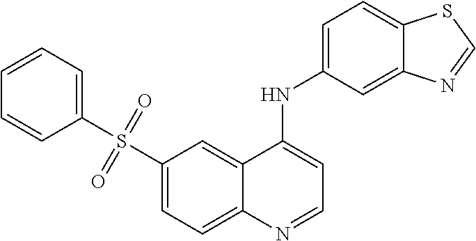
C1(S(C2=CC=CC=C2)(=O)=O)=CC=C2C(=C1)C(NC1=CC=C3C(=C1)N=CS3)=CC=N2
